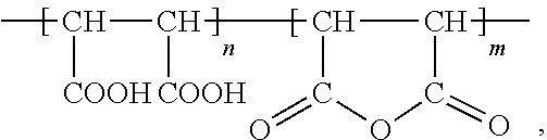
CC(C(C1C(C)C(=O)OC1=O)[COOH])[COOH]
